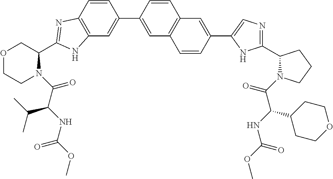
C12=C(C=C(C3=CC4=C(C=C3)C=C(C3=CN=C(C5N(C(=O)C(C6CCOCC6)NC(=O)OC)CCC5)N3)C=C4)C=C1)NC(C1COCCN1C(=O)C(NC(OC)=O)C(C)C)=N2
